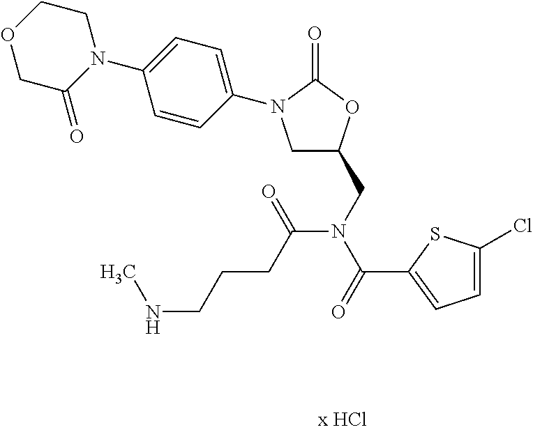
C1C(=O)N(C2=CC=C(N3CC(CN(C(=O)C4=CC=C(Cl)S4)C(CCCNC)=O)OC3=O)C=C2)CCO1
